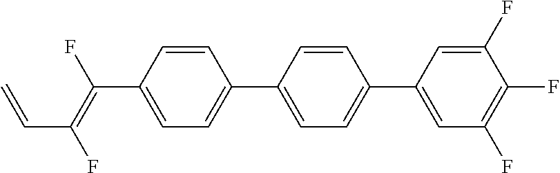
C1=CC(C(=C(F)C=C)F)=CC=C1C1=CC=C(C2=CC(F)=C(F)C(F)=C2)C=C1
